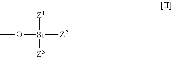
CO[Si]([Z2])([Z1])[Z3]
